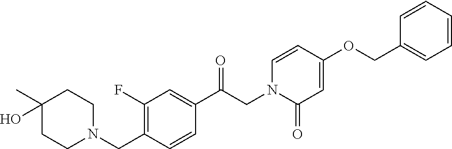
C1(F)=C(CN2CCC(C)(O)CC2)C=CC(C(CN2C(=O)C=C(OCC3=CC=CC=C3)C=C2)=O)=C1
